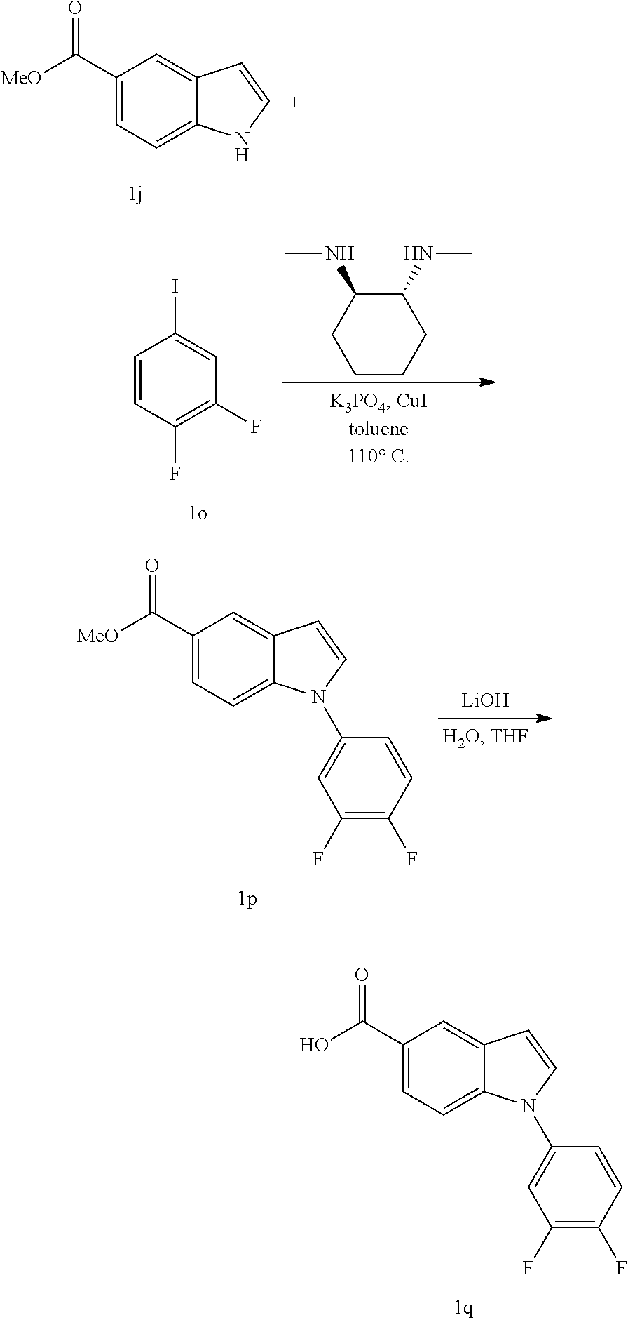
C1(C(=O)O)=CC=C2C(=C1)C=CN2C1=CC(F)=C(F)C=C1.C1(C(=O)[MeO])=CC=C2C(=C1)C=CN2.C1=CC(F)=C(F)C=C1I.C1(NC)C(NC)CCCC1.C1(C(=O)[MeO])=CC=C2C(=C1)C=CN2C1=CC(F)=C(F)C=C1.[LiOH]
